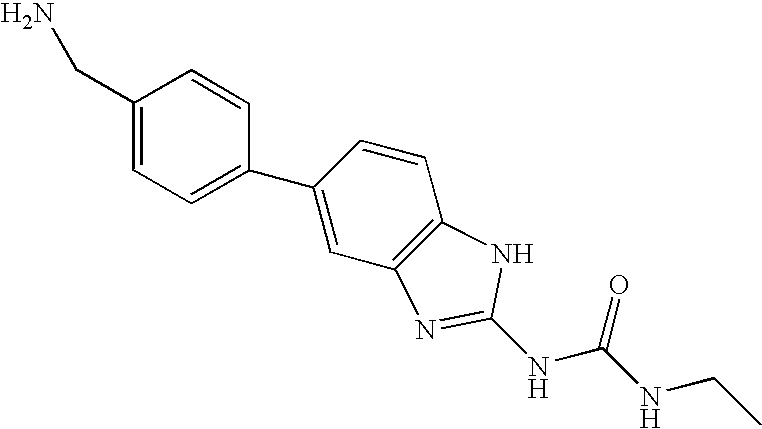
C1(CN)=CC=C(C2=CC3=C(C=C2)NC(NC(NCC)=O)=N3)C=C1
